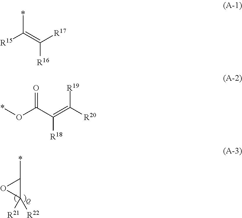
C1([R21])([R22])C(*)O1.[R15]C(=C([R17])[R16])*.*OC(C(=C([R20])[R19])[R18])=O
